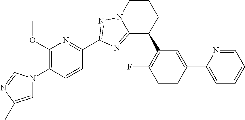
C12=NC(C3=NC(OC)=C(N4C=C(C)N=C4)C=C3)=NN1CCCC2C1=C(F)C=CC(C2=CC=CC=N2)=C1
